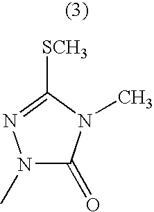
N1(C)C(=O)N(C)C([SCH3])=N1
